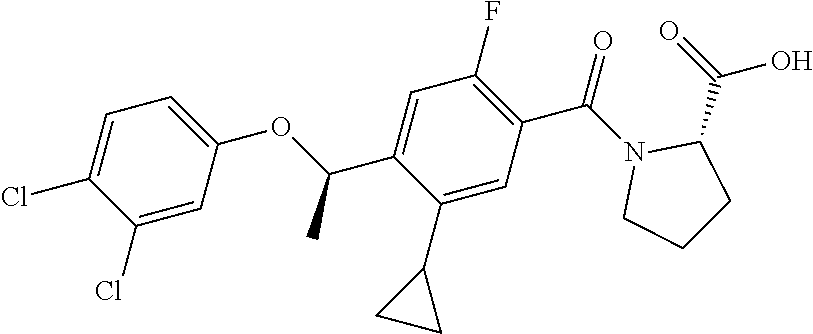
C1(C2CC2)=CC(C(N2C(C(=O)O)CCC2)=O)=C(F)C=C1C(OC1=CC=C(Cl)C(Cl)=C1)C
